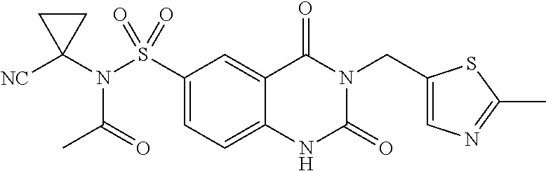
C1(S(N(C2([NC])CC2)C(=O)C)(=O)=O)=CC=C2C(=C1)C(=O)N(CC1=CN=C(C)S1)C(=O)N2
